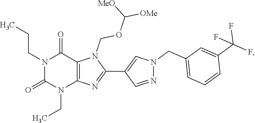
N1(CCC)C(=O)N(CC)C2=C(C1=O)N(COC([MeO])[OMe])C(C1=CN(CC3=CC=CC(C(F)(F)F)=C3)N=C1)=N2
